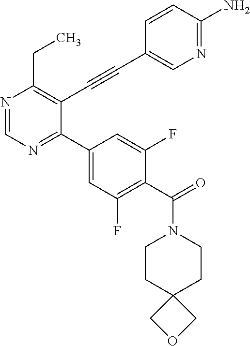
N1=CN=C(C2=CC(F)=C(C(=O)N3CCC4(CC3)COC4)C(F)=C2)C(C#CC2=CN=C(N)C=C2)=C1CC
